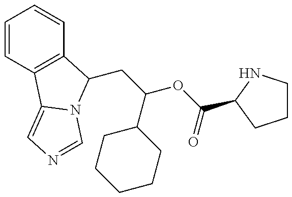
C1=CC2=C(C=C1)C(CC(C1CCCCC1)OC(=O)C1NCCC1)N1C2=CN=C1
